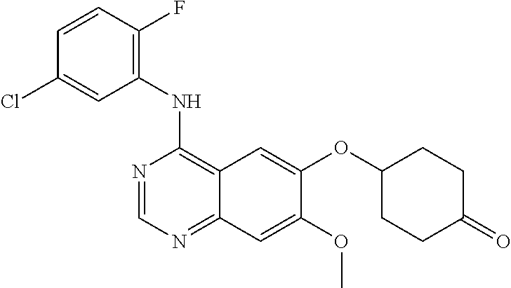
N1=CN=C2C(=C1NC1=C(F)C=CC(Cl)=C1)C=C(OC1CCC(=O)CC1)C(OC)=C2
